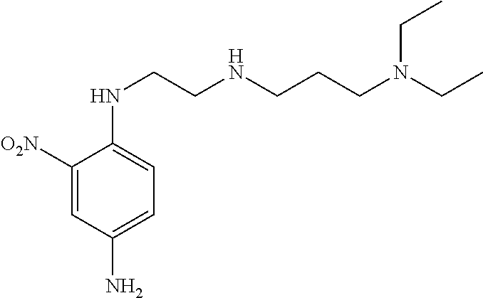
C1([O2N])=CC(N)=CC=C1NCCNCCCN(CC)CC
